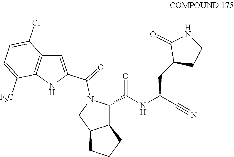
N(C(=O)C1C2C(CCC2)CN1C(C1=CC2=C(C([F3C])=CC=C2Cl)N1)=O)C(C#N)CC1CCNC1=O
